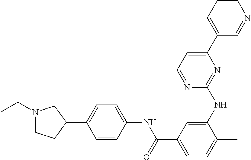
N1(CC)CCC(C2=CC=C(NC(C3=CC=C(C)C(NC4=NC(C5=CC=CN=C5)=CC=N4)=C3)=O)C=C2)C1
